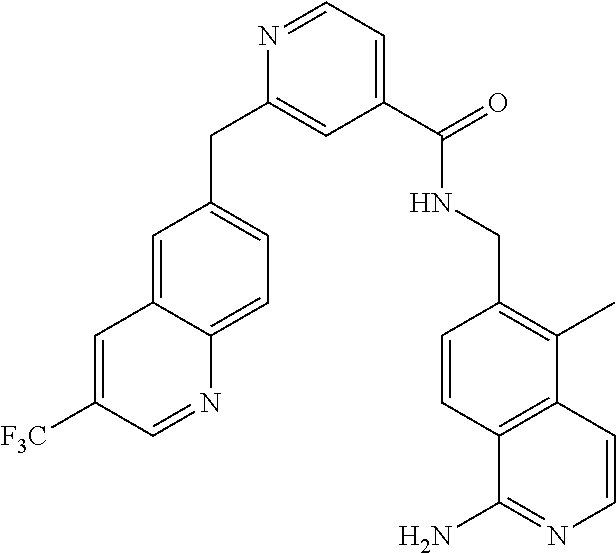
C1(C(=O)NCC2=C(C)C3=C(C=C2)C(N)=NC=C3)=CC=NC(CC2=CC=C3C(=C2)C=C([F3C])C=N3)=C1
